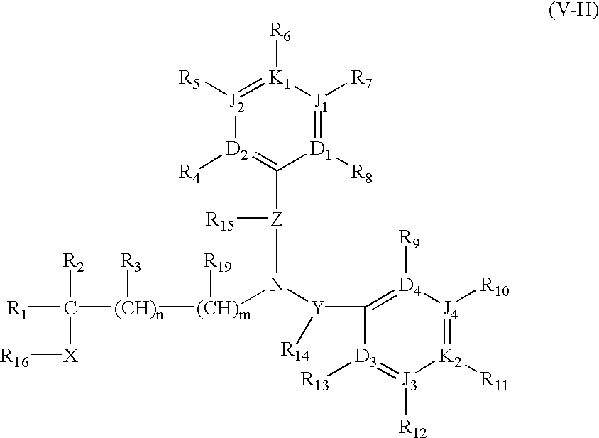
[R1]C([R2])([(CH)n]([R3])[(CH)m]([R19])N([Y]([R14])C1=[D4]([R9])[J4]([R10])=[K2]([R11])[J3]([R12])=[D3]1[R13])[Z]([R15])C1=[D2]([R4])[J2]([R5])=[K1]([R6])[J1]([R7])=[D1]1[R8])[X][R16]
